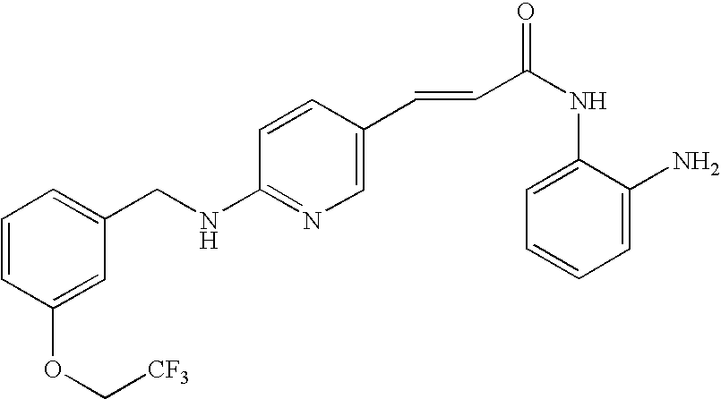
C(C(NC1=CC=CC=C1N)=O)=CC1=CN=C(NCC2=CC=CC(OC[CF3])=C2)C=C1
